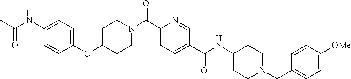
N(C(C1=CC=C(C(=O)N2CCC(OC3=CC=C(NC(C)=O)C=C3)CC2)N=C1)=O)C1CCN(CC2=CC=C([OMe])C=C2)CC1
